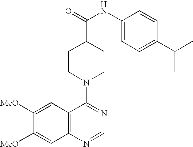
C12=C(N=CN=C1N1CCC(C(NC3=CC=C(C(C)C)C=C3)=O)CC1)C=C([MeO])C([MeO])=C2
